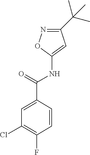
C1(C(NC2=CC(C(C)(C)C)=NO2)=O)=CC(Cl)=C(F)C=C1
